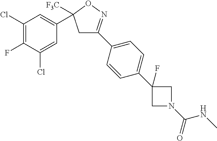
C1(C2([F3C])CC(C3=CC=C(C4(F)CN(C(=O)NC)C4)C=C3)=NO2)=CC(Cl)=C(F)C(Cl)=C1
